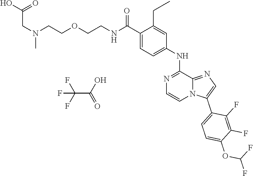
C(CNC(C1=CC=C(NC2=NC=CN3C2=NC=C3C2=CC=C(OC(F)F)C(F)=C2F)C=C1CC)=O)OCCN(CC(O)=O)C.C(C(O)=O)(F)(F)F
